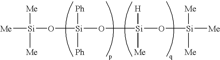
[Me][Si](O[Si](O[Si](O[Si]([Me])([Me])[Me])([Me])[H])([Ph])[Ph])([Me])[Me]
